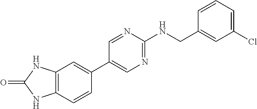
C1=NC(NCC2=CC(Cl)=CC=C2)=NC=C1C1=CC2=C(C=C1)NC(=O)N2
